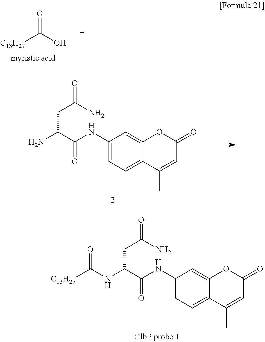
[C13H27]C(O)=O.NC(C(NC1=CC=C2C(=C1)OC(=O)C=C2C)=O)CC(N)=O.N(C(C(NC1=CC=C2C(=C1)OC(=O)C=C2C)=O)CC(N)=O)C([C13H27])=O
